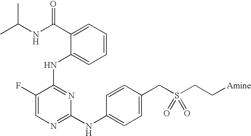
CC(C)NC(=O)C1=CC=CC=C1NC1=NC(NC2=CC=C(CS(CC[Amine])(=O)=O)C=C2)=NC=C1F
